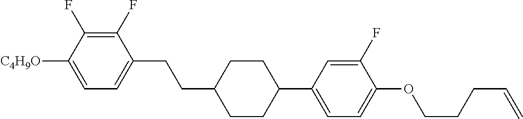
C1(F)=C(F)C([C4H9O])=CC=C1CCC1CCC(C2=CC=C(OCCCC=C)C(F)=C2)CC1
